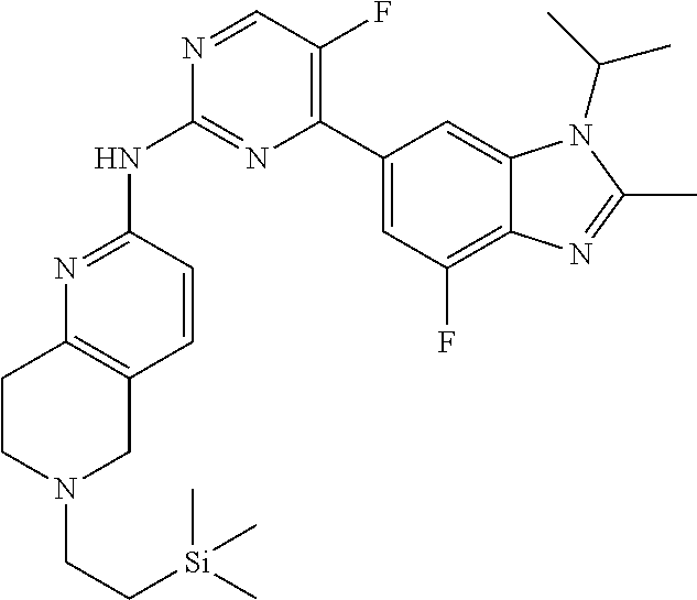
N1=C(NC2=NC(C3=CC(F)=C4C(=C3)N(C(C)C)C(C)=N4)=C(F)C=N2)C=CC2=C1CCN(CC[Si](C)(C)C)C2
